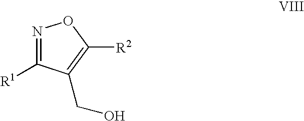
N1=C([R1])C(CO)=C([R2])O1
